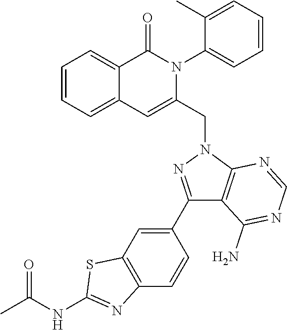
C1=CC=C2C(=C1)C(=O)N(C1=CC=CC=C1C)C(CN1N=C(C3=CC4=C(C=C3)N=C(NC(=O)C)S4)C3=C1N=CN=C3N)=C2
